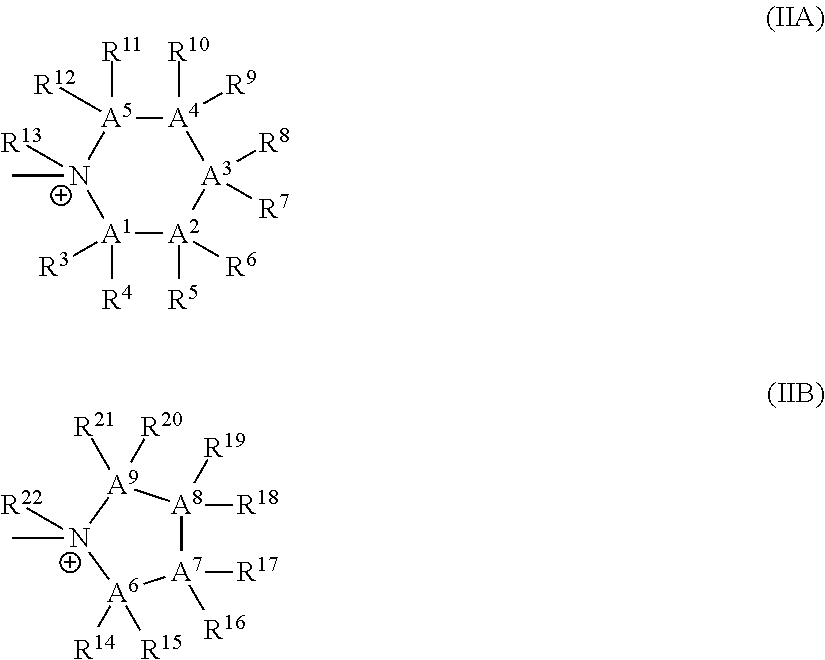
[A1]1([R4])([R3])[A2]([R5])([R6])[A3]([R8])([R7])[A4]([R10])([R9])[A5]([R11])([R12])[N+]1(C)[R13].[A7]1([R17])([R16])[A8]([R18])([R19])[A9]([R20])([R21])[N+](C)([R22])[A6]1([R14])[R15]
